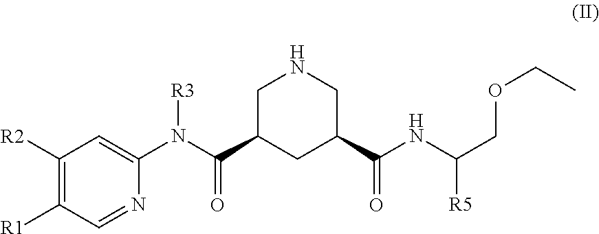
C1([R2])=C([R1])C=NC(N(C(C2CC(C(NC(COCC)[R5])=O)CNC2)=O)[R3])=C1
